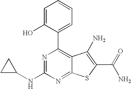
N1=C(NC2CC2)N=C2C(=C1C1=CC=CC=C1O)C(N)=C(C(N)=O)S2
